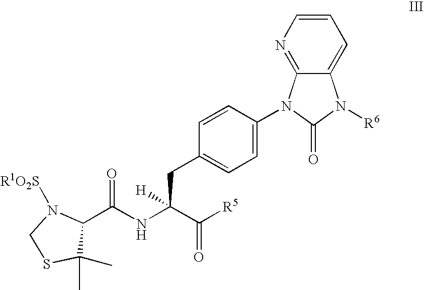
N1=C2C(=CC=C1)N([R6])C(=O)N2C1=CC=C(CC(C([R5])=O)(NC(C2N([R1O2S])CSC2(C)C)=O)[H])C=C1
